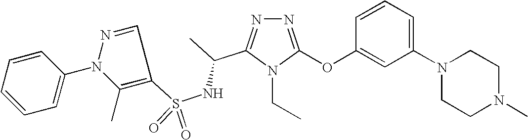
N1=C(OC2=CC(N3CCN(C)CC3)=CC=C2)N(CC)C(C(C)NS(=O)(=O)C2=C(C)N(C3=CC=CC=C3)N=C2)=N1
